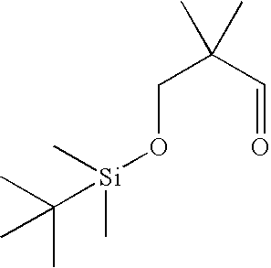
C(C(C=O)(C)C)O[Si](C)(C(C)(C)C)C
